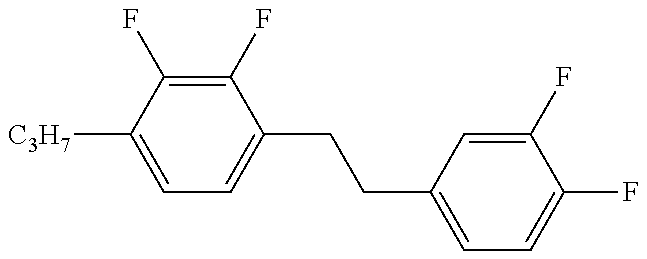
C1=C([C3H7])C(F)=C(F)C(CCC2=CC=C(F)C(F)=C2)=C1
